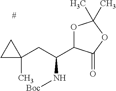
O1C(C(CC2(C)CC2)N[Boc])C(=O)OC1(C)C
